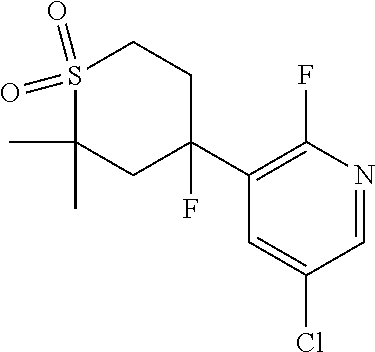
C1=C(Cl)C=NC(F)=C1C1(F)CC(C)(C)S(=O)(=O)CC1
